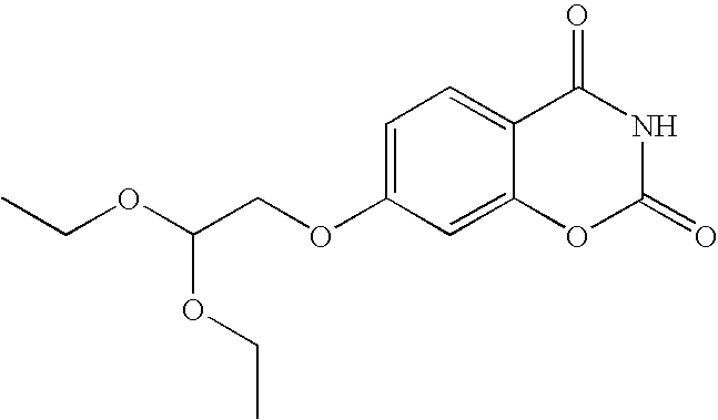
C1=C(OCC(OCC)OCC)C=C2C(=C1)C(=O)NC(=O)O2
